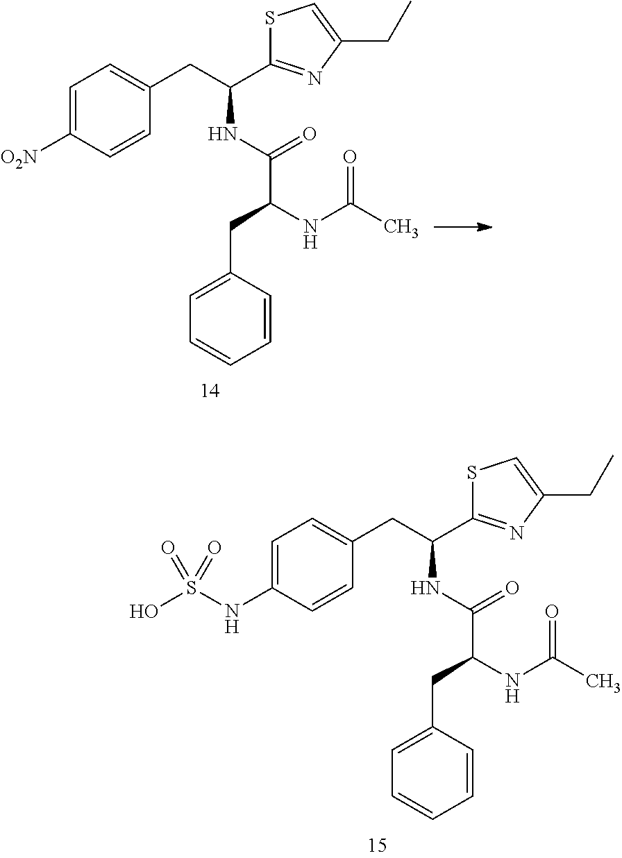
S1C(C(CC2=CC=C([O2N])C=C2)NC(C(NC(C)=O)CC2=CC=CC=C2)=O)=NC(CC)=C1.S1C(C(CC2=CC=C(NS(O)(=O)=O)C=C2)NC(C(NC(C)=O)CC2=CC=CC=C2)=O)=NC(CC)=C1
